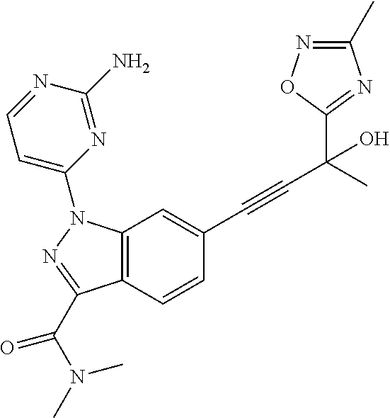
C12=C(C=CC(C#CC(C3=NC(C)=NO3)(C)O)=C1)C(C(N(C)C)=O)=NN2C1=CC=NC(N)=N1
